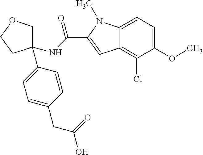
C1(C2=CC=C(CC(=O)O)C=C2)(NC(=O)C2=CC3=C(Cl)C(OC)=CC=C3N2C)COCC1
